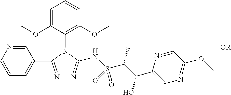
N1=C(C2=CC=CN=C2)N(C2=C(OC)C=CC=C2OC)C(NS(C(C(O)C2=CN=C(OC)C=N2)C)(=O)=O)=N1
